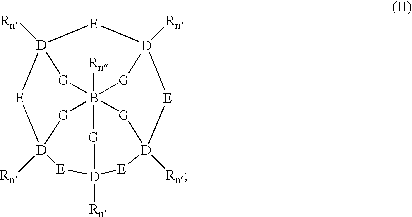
[E]1[D]2([Rn])[E][D]3([Rn])[G]B45([Rn])([G]2)[G][D]1([Rn])[E][D]([Rn])([G]4)[E][D]([Rn])([E]3)[G]5
